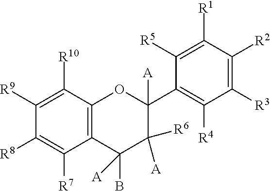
C1([R9])=C([R10])C2=C(C([R7])=C1[R8])C([A])(B)C([A])([R6])C(C1=C([R4])C([R3])=C([R2])C([R1])=C1[R5])([A])O2
